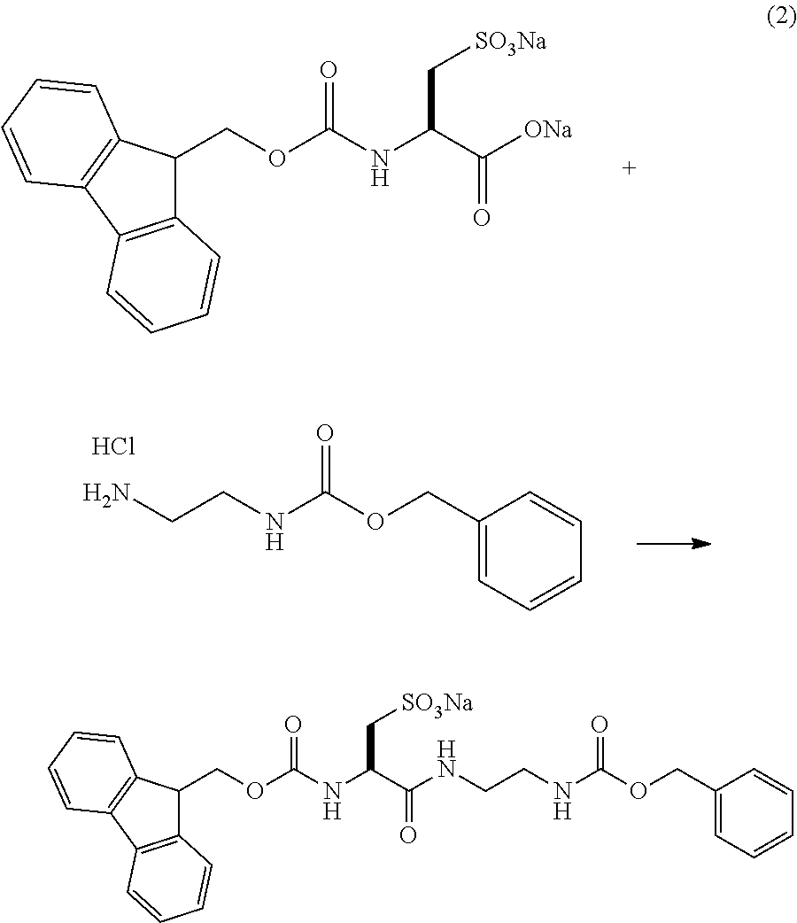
N(C(C([ONa])=O)C[SO3Na])C(OCC1C2=C(C3=C1C=CC=C3)C=CC=C2)=O.C1(COC(NCCN)=O)=CC=CC=C1.Cl.C1(COC(NCCNC(C(NC(OCC2C3=C(C4=C2C=CC=C4)C=CC=C3)=O)C[SO3Na])=O)=O)=CC=CC=C1
